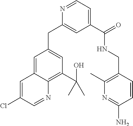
C1(C(=O)NCC2=C(C)N=C(N)C=C2)=CC=NC(CC2=CC(C(O)(C)C)=C3C(=C2)C=C(Cl)C=N3)=C1
